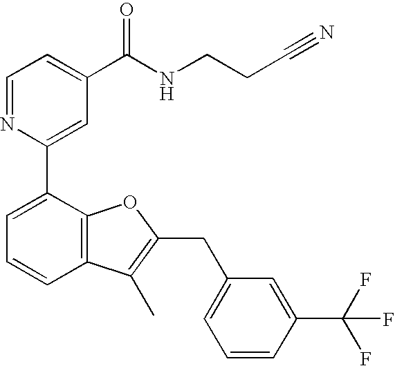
C1=NC(C2=CC=CC3=C2OC(CC2=CC=CC(C(F)(F)F)=C2)=C3C)=CC(C(NCCC#N)=O)=C1
